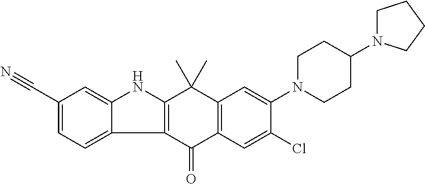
C1(C#N)=CC=C2C(=C1)NC1=C2C(=O)C2=C(C1(C)C)C=C(N1CCC(N3CCCC3)CC1)C(Cl)=C2
